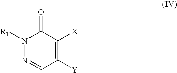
N1([R1])N=CC([Y])=C([X])C1=O
